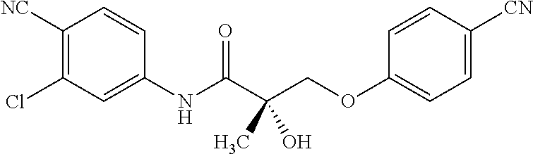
C1(NC(C(COC2=CC=C([CN])C=C2)(C)O)=O)=CC(Cl)=C([NC])C=C1
